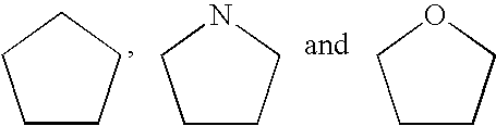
C1CCCC1.C1CCNC1.C1CCOC1
